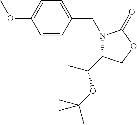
C1=CC(CN2C(C(OC(C)(C)C)C)COC2=O)=CC=C1OC
